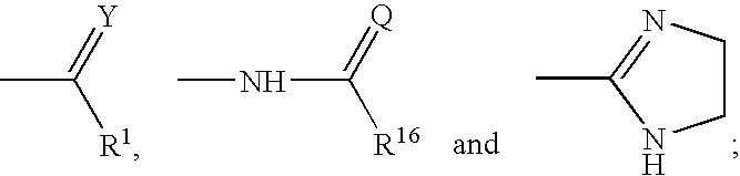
CC(=[Y])[R1].N(C(=[Q])[R16])C.CC1=NCCN1
